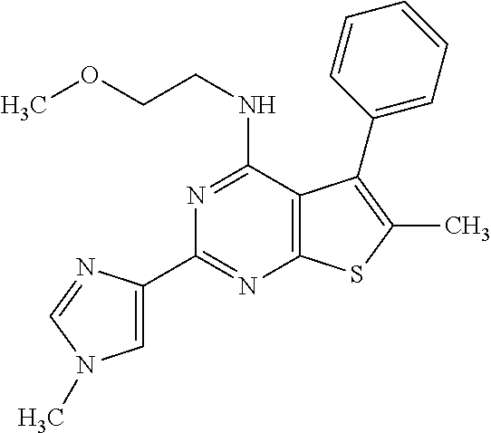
C1(C2=CN(C)C=N2)=NC2=C(C(NCCOC)=N1)C(C1=CC=CC=C1)=C(C)S2
